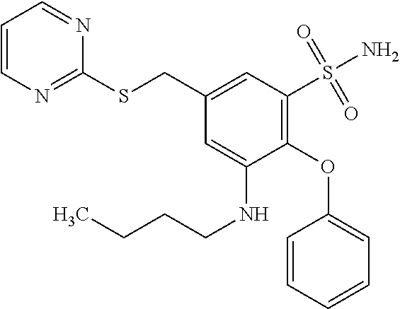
C1=CC=CC=C1OC1=C(S(N)(=O)=O)C=C(CSC2=NC=CC=N2)C=C1NCCCC
